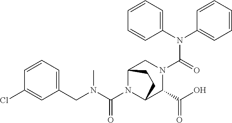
C(N1C2C(C(O)=O)N(C(N(C3=CC=CC=C3)C3=CC=CC=C3)=O)CC1CC2)(N(CC1=CC=CC(Cl)=C1)C)=O
